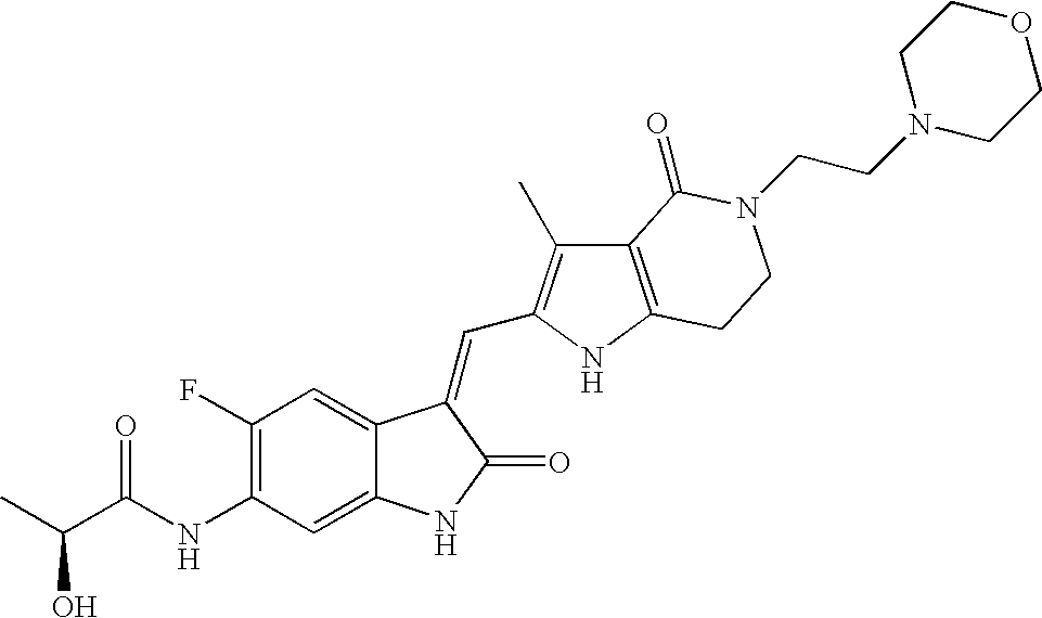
C1(NC(C(C)O)=O)=C(F)C=C2C(=C1)NC(=O)C2=CC1=C(C)C2=C(N1)CCN(CCN1CCOCC1)C2=O
